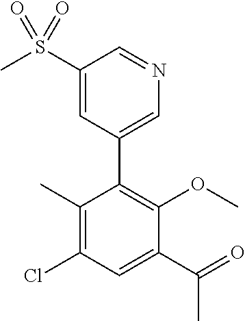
C1(C)=C(Cl)C=C(C(C)=O)C(OC)=C1C1=CN=CC(S(C)(=O)=O)=C1
